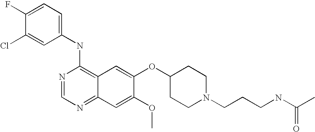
C1(NC2=C3C(=NC=N2)C=C(OC)C(OC2CCN(CCCNC(C)=O)CC2)=C3)=CC=C(F)C(Cl)=C1
